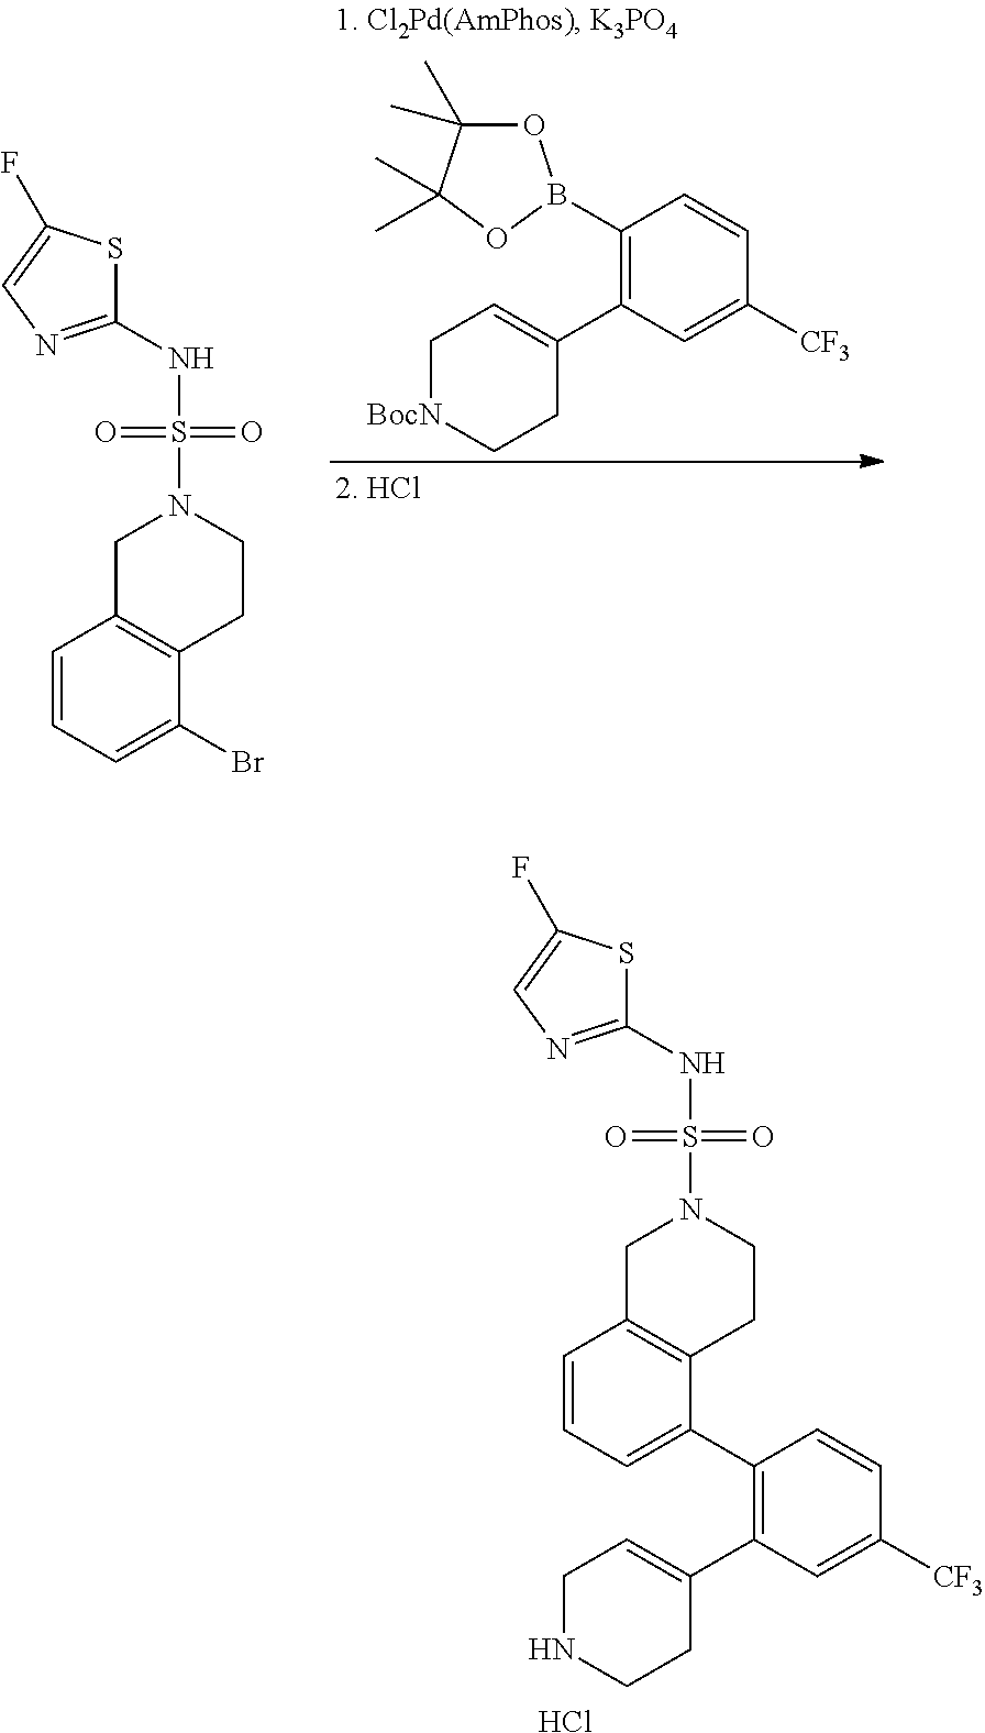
C1(B2OC(C)(C)C(C)(C)O2)=C(C2=CC[BocN]CC2)C=C([CF3])C=C1.C1=CC=C(Br)C2=C1CN(S(=O)(=O)NC1=NC=C(F)S1)CC2.C1=CC=C(C2=C(C3=CCNCC3)C=C([CF3])C=C2)C2=C1CN(S(=O)(=O)NC1=NC=C(F)S1)CC2.Cl
